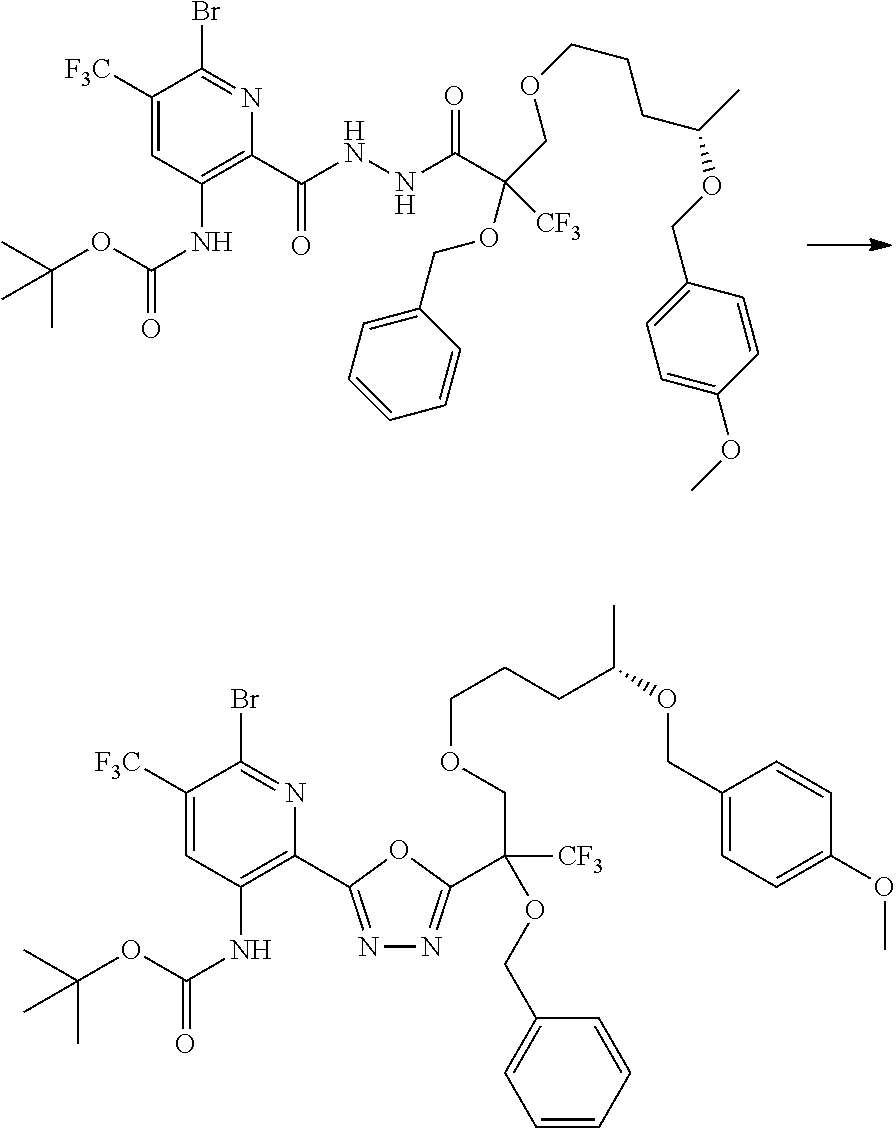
N1=C(C2=C(NC(=O)OC(C)(C)C)C=C([F3C])C(Br)=N2)OC(C([CF3])(COCCCC(OCC2=CC=C(OC)C=C2)C)OCC2=CC=CC=C2)=N1.C1=C(OC)C=CC(COC(CCCOCC(C(NNC(C2=C(NC(=O)OC(C)(C)C)C=C([F3C])C(Br)=N2)=O)=O)(OCC2=CC=CC=C2)[CF3])C)=C1
